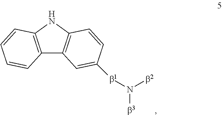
C12=C(NC3=C1C=C([b1]N([b3])[b2])C=C3)C=CC=C2
